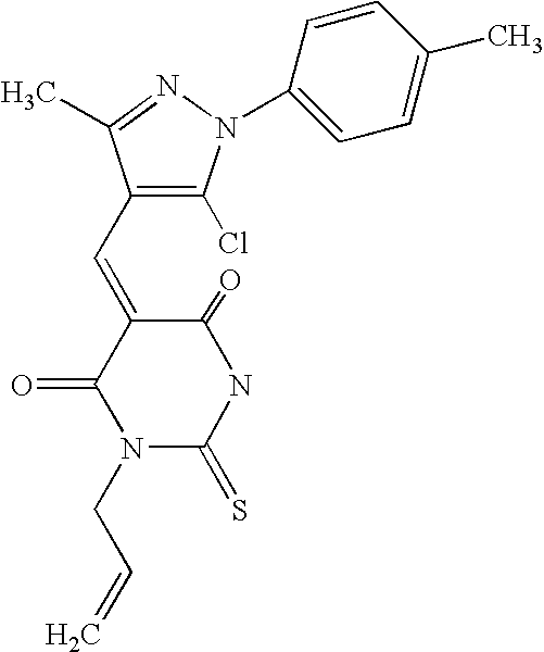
C1(C=C2C(=O)N(CC=C)C(=S)NC2=O)=C(Cl)N(C2=CC=C(C)C=C2)N=C1C
